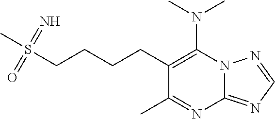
N12C(=NC=N1)N=C(C)C(CCCCS(C)(=N)=O)=C2N(C)C
